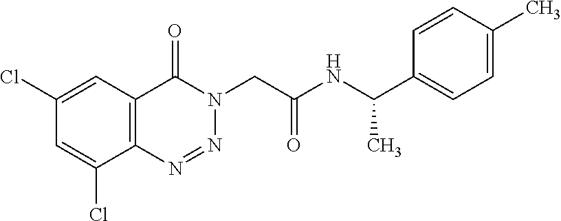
C1=C(Cl)C=C(Cl)C2=C1C(=O)N(CC(NC(C1=CC=C(C)C=C1)C)=O)N=N2
